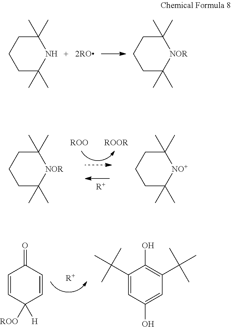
C1C(C)(C)NC(C)(C)CC1.C1C(C)(C)[NOR]C(C)(C)CC1.[ROOR].C1C(C)(C)[NOR]C(C)(C)CC1.C1C(C)(C)[NO+]C(C)(C)CC1.[R+].[R+].C1=CC([ROO])([H])C=CC1=O.C1(C(C)(C)C)=CC(O)=CC(C(C)(C)C)=C1O
